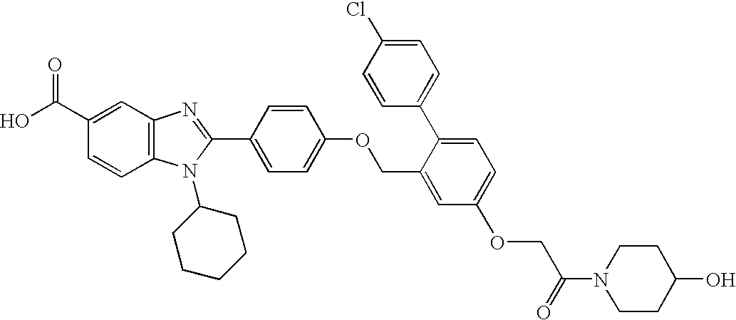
OC(C1=CC2=C(C=C1)N(C1CCCCC1)C(C1=CC=C(OCC3=CC(OCC(=O)N4CCC(O)CC4)=CC=C3C3=CC=C(Cl)C=C3)C=C1)=N2)=O
